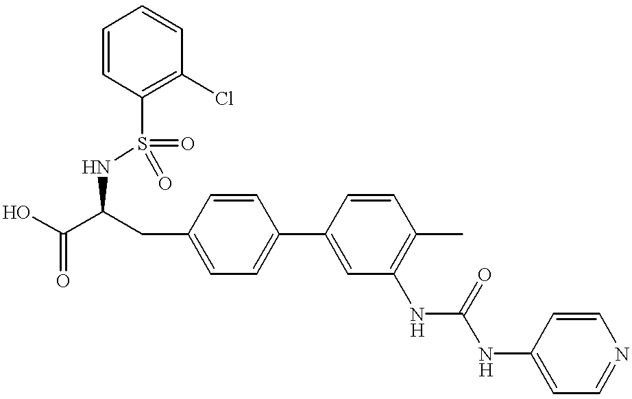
OC(C(CC1=CC=C(C2=CC(NC(NC3=CC=NC=C3)=O)=C(C)C=C2)C=C1)NS(=O)(=O)C1=C(Cl)C=CC=C1)=O
